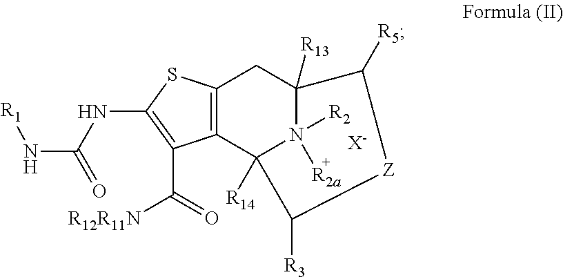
C12=C(C3([R14])N([R2])([R2a])C([R13])(C1)C([R5])[Z]C3[R3])C(C(=O)[R12R11N])=C(NC(N[R1])=O)S2.[X-]
